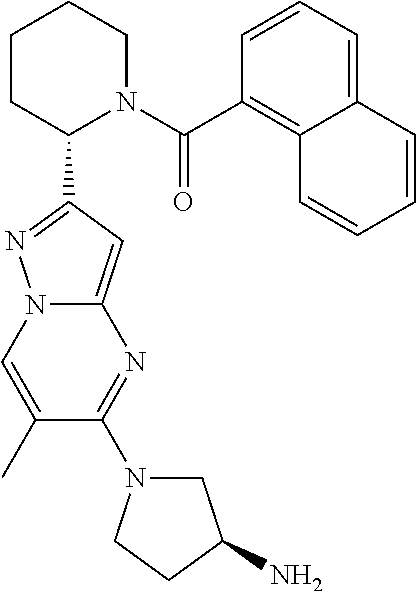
C1CC(C2=NN3C(=C2)N=C(N2CC(N)CC2)C(C)=C3)N(C(C2=C3C(=CC=C2)C=CC=C3)=O)CC1
